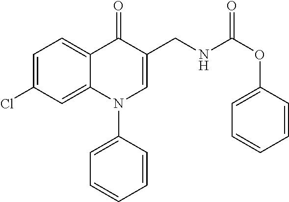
C1=C(Cl)C=C2C(=C1)C(=O)C(CNC(OC1=CC=CC=C1)=O)=CN2C1=CC=CC=C1
